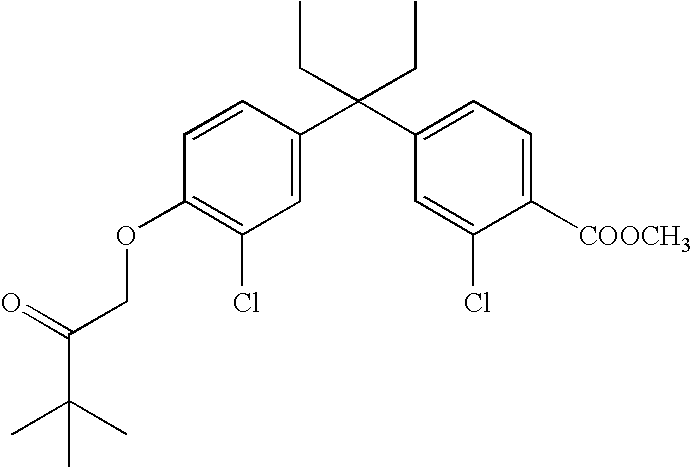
C1=C(C(C2=CC=C([COOCH3])C(Cl)=C2)(CC)CC)C=CC(OCC(C(C)(C)C)=O)=C1Cl
